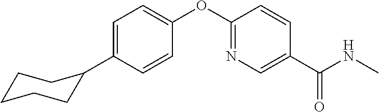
C1=C(C2CCCCC2)C=CC(OC2=NC=C(C(NC)=O)C=C2)=C1
